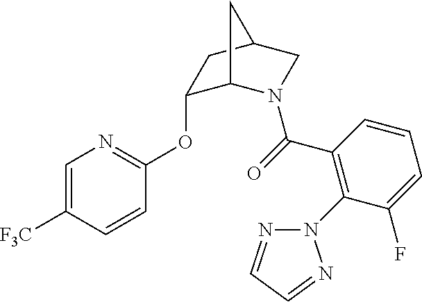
C1(OC2=NC=C([F3C])C=C2)C2N(C(C3=C(N4N=CC=N4)C(F)=CC=C3)=O)CC(C1)C2
